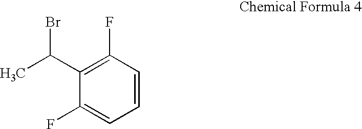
C1(F)=C(C(C)Br)C(F)=CC=C1
